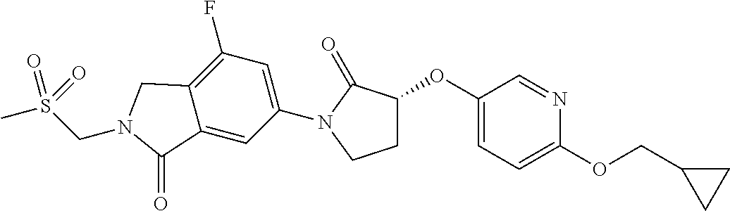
C1(OC2CCN(C3=CC(F)=C4C(=C3)C(=O)N(CS(C)(=O)=O)C4)C2=O)=CC=C(OCC2CC2)N=C1
